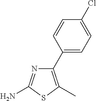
C1(C2=CC=C(Cl)C=C2)=C(C)SC(N)=N1
